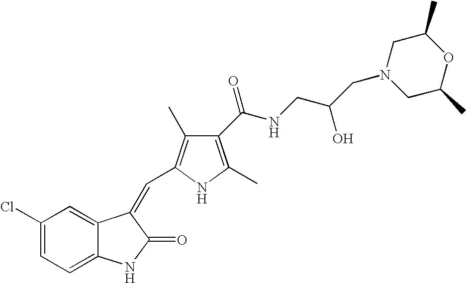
C1(Cl)=CC=C2C(=C1)C(=CC1=C(C)C(C(NCC(CN3CC(C)OC(C)C3)O)=O)=C(C)N1)C(=O)N2
